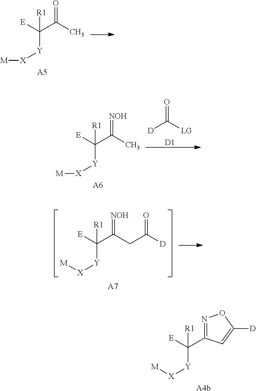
[A4b].[E]C([R1])([Y][X][M])C1=NOC([D])=C1.[E]C(C(C)=O)([R1])[Y][X][M].[A5].[E]C(C(C)=[NOH])([R1])[Y][X][M].[A6].[D]C([LG])=O.[D1].[E]C(C(CC([D])=O)=[NOH])([R1])[Y][X][M].[A7]
